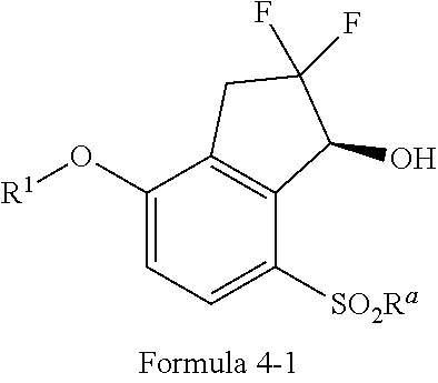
C1(O[R1])=CC=C([SO2Ra])C2=C1CC(F)(F)C2O
